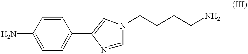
NC1=CC=C(C2=CN(CCCCN)C=N2)C=C1
